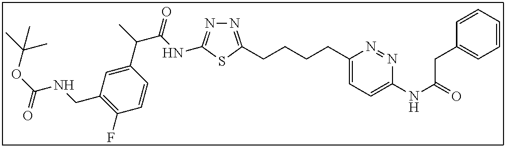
N1=C(CCCCC2=CC=C(NC(=O)CC3=CC=CC=C3)N=N2)SC(NC(C(C)C2=CC(CNC(OC(C)(C)C)=O)=C(F)C=C2)=O)=N1
